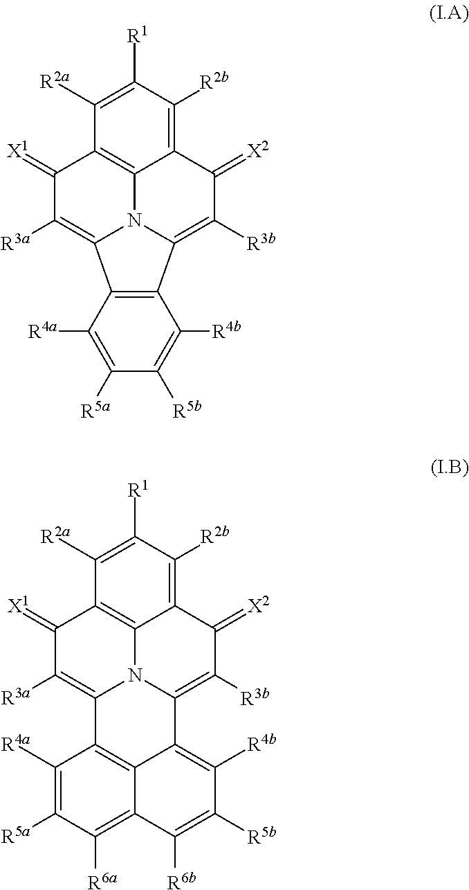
C1([R2a])=C([R1])C([R2b])=C2C3=C1C(=[X1])C([R3a])=C1C4=C(C(=C([R3b])C2=[X2])N31)C([R4b])=C([R5b])C([R5a])=C4[R4a].C1([R2a])=C([R1])C([R2b])=C2C3=C1C(=[X1])C([R3a])=C1N3C(=C([R3b])C2=[X2])C2=C([R4b])C([R5b])=C([R6b])C3=C([R6a])C([R5a])=C([R4a])C1=C23
